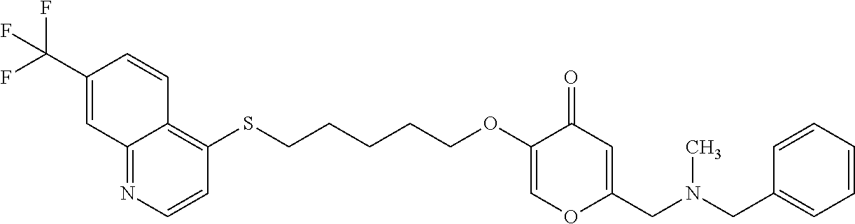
C12=NC=CC(SCCCCCOC3=COC(CN(CC4=CC=CC=C4)C)=CC3=O)=C1C=CC(C(F)(F)F)=C2
